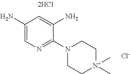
C1(N)=CN=C(N2CC[N+](C)(C)CC2)C(N)=C1.[Cl-]
